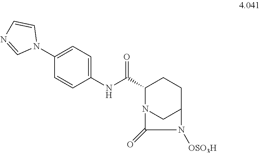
C1(NC(C2N3CC(CC2)N([OSO3H])C3=O)=O)=CC=C(N2C=CN=C2)C=C1
